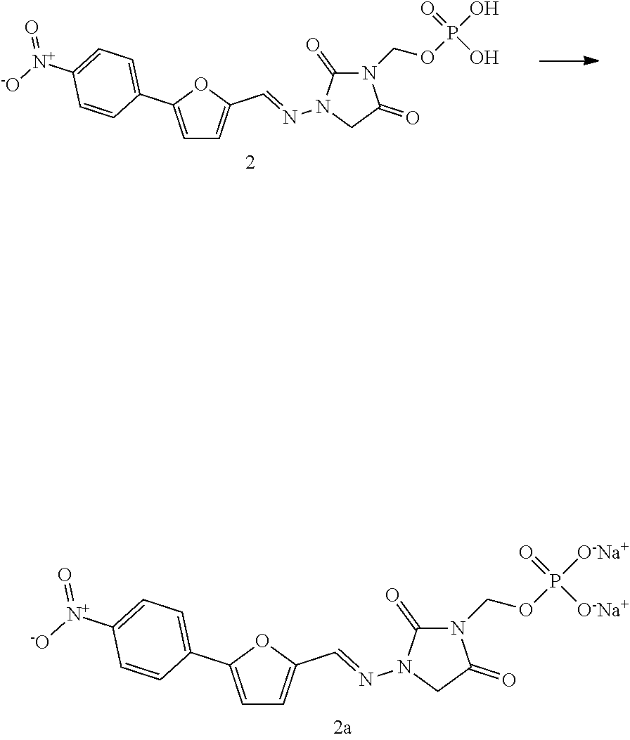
N1(COP(O)(=O)O)C(=O)N(N=CC2=CC=C(C3=CC=C([N+]([-O])=O)C=C3)O2)CC1=O.N1(COP([O-Na+])(=O)[O-Na+])C(=O)N(N=CC2=CC=C(C3=CC=C([N+]([-O])=O)C=C3)O2)CC1=O
